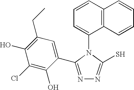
C1=CC2=C(C(N3C(S)=NN=C3C3=CC(CC)=C(O)C(Cl)=C3O)=C1)C=CC=C2
